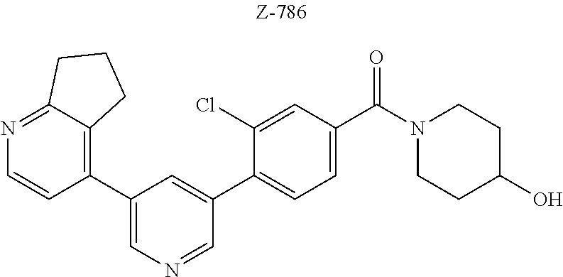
C1(C2=CN=CC(C3=CC=C(C(N4CCC(O)CC4)=O)C=C3Cl)=C2)=C2C(=NC=C1)CCC2
